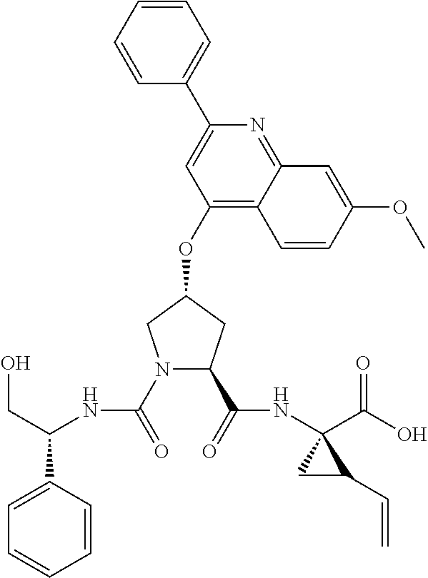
C1=C(C2=CC(OC3CN(C(=O)NC(CO)C4=CC=CC=C4)C(C(=O)NC4(C(O)=O)CC4C=C)C3)=C3C(=N2)C=C(OC)C=C3)C=CC=C1
